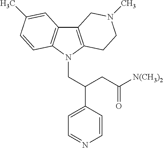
C12=C(N(CC(C3=CC=NC=C3)CC([N(CH3)2])=O)C3=C1C=C(C)C=C3)CCN(C)C2
